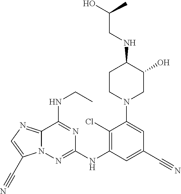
C1(Cl)=C(NC2=NN3C(=NC=C3C#N)C(NCC)=N2)C=C(C#N)C=C1N1CC(O)C(NCC(O)C)CC1
